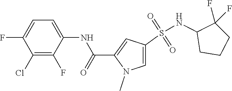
C1(Cl)=C(F)C(NC(C2=CC(S(NC3CCCC3(F)F)(=O)=O)=CN2C)=O)=CC=C1F
